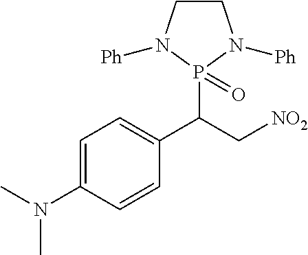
C1=C(N(C)C)C=CC(C(C[NO2])P2(=O)N([Ph])CCN2[Ph])=C1
